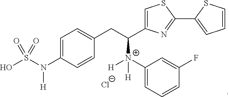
C1=C(N(S(O)(=O)=O)[H])C=CC(CC(C2=CSC(C3=CC=CS3)=N2)[N+](C2=CC=CC(F)=C2)([H])[H])=C1.[Cl-]
